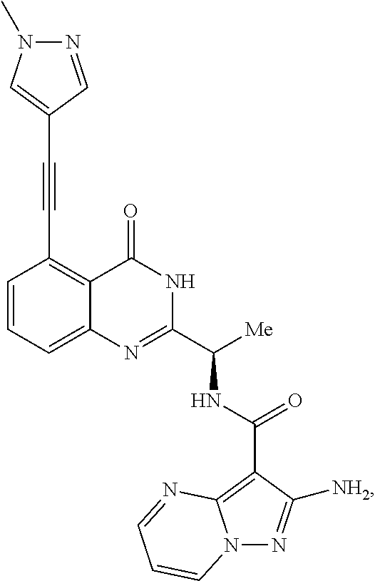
C1(C#CC2=CN(C)N=C2)=C2C(=CC=C1)N=C(C([Me])NC(C1=C3N(N=C1[NH2])C=CC=N3)=O)NC2=O
